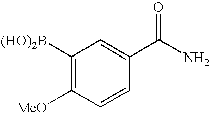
C1([(HO)2B])=C([MeO])C=CC(C(=O)N)=C1
